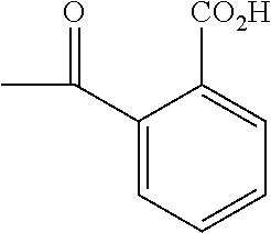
C(C1=CC=CC=C1[CO2H])(C)=O
